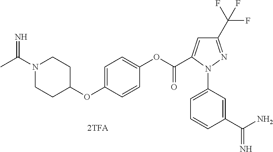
C1(C(F)(F)F)=NN(C2=CC=CC(C(N)=N)=C2)C(C(OC2=CC=C(OC3CCN(C(C)=N)CC3)C=C2)=O)=C1
